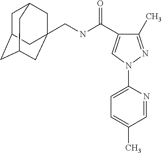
C1C2CC3CC(CNC(C4=CN(C5=CC=C(C)C=N5)N=C4C)=O)(CC1C3)C2
